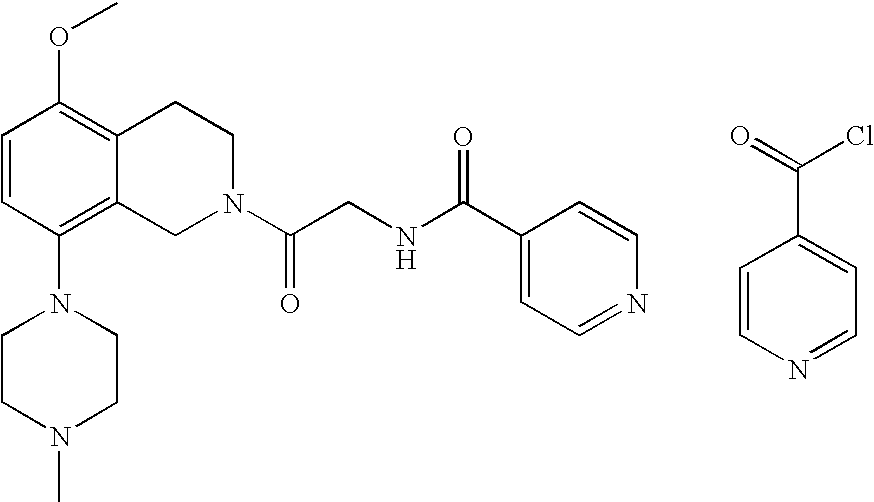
C1=CC(N2CCN(C)CC2)=C2C(=C1OC)CCN(C(CNC(C1=CC=NC=C1)=O)=O)C2.N1=CC=C(C(Cl)=O)C=C1
